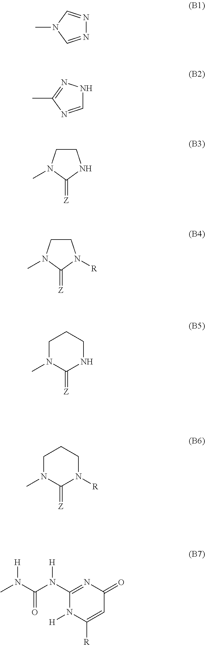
N1=CN(C)C=N1.C1=NC(C)=NN1.C1CN(C)C(=[Z])N1.C1CN(C)C(=[Z])N1[R].C1N(C)C(=[Z])NCC1.C1N(C)C(=[Z])N([R])CC1.C1(N(C(N(C)[H])=O)[H])=NC(=O)C=C([R])N1[H]
